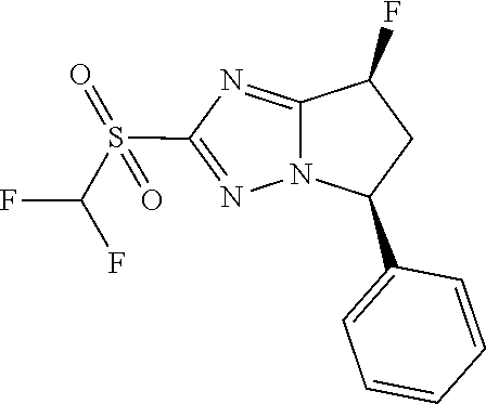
C12=NC(S(=O)(C(F)F)=O)=NN1C(C1=CC=CC=C1)CC2F
